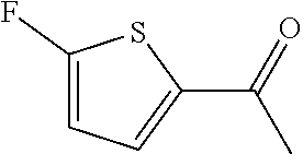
C1(F)=CC=C(C(=O)C)S1
